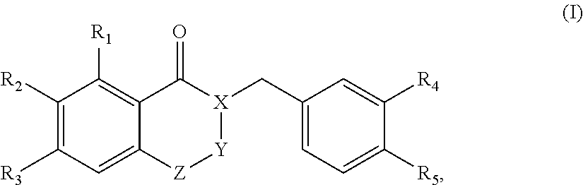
C1(C[X]2[Y][Z]C3=CC([R3])=C([R2])C([R1])=C3C2=O)=CC=C([R5])C([R4])=C1
